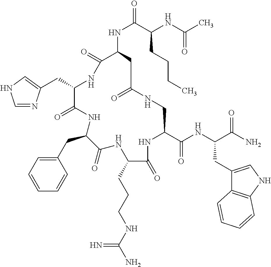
C(C1NC(=O)C(NC(C(NC(C)=O)CCCC)=O)CC(=O)NCC(C(NC(C(N)=O)CC2=CNC3=C2C=CC=C3)=O)NC(=O)C(CCCNC(N)=N)NC(=O)C(CC2=CC=CC=C2)NC1=O)C1=CNC=N1
